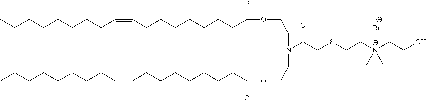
C(CCCCCCCC(OCCN(CCOC(=O)CCCCCCCC=CCCCCCCCC)C(CSCC[N+](CCO)(C)C)=O)=O)=CCCCCCCCC.[Br-]
